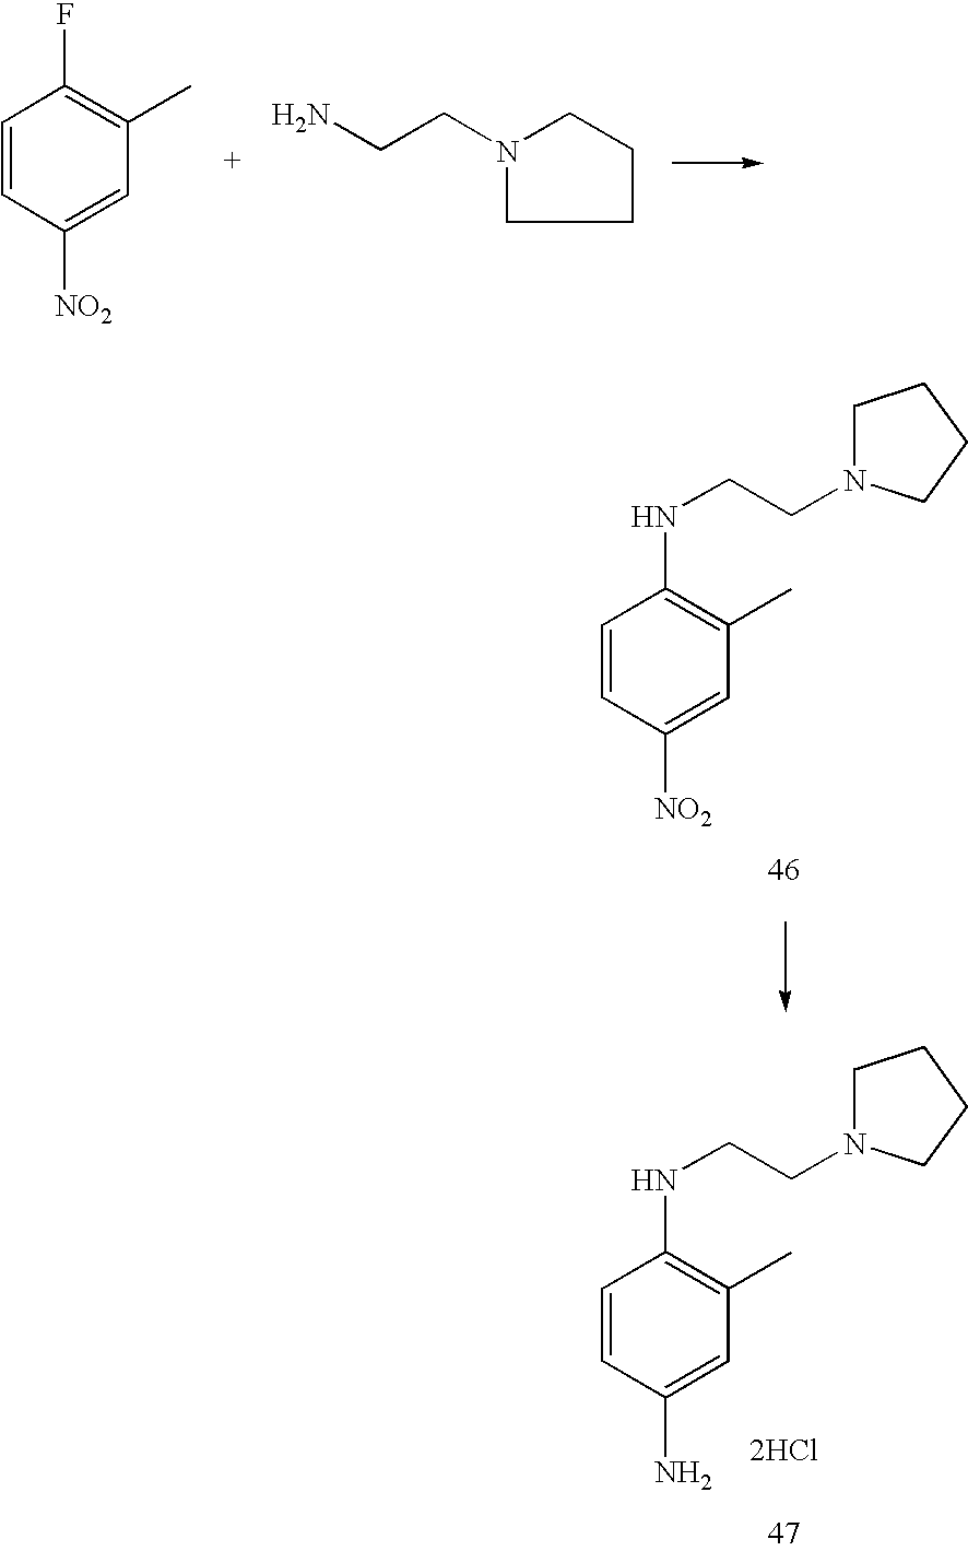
C1=CC([NO2])=CC(C)=C1F.NCCN1CCCC1.N(CCN1CCCC1)C1=C(C)C=C([NO2])C=C1.[2HCl].N(CCN1CCCC1)C1=C(C)C=C(N)C=C1
